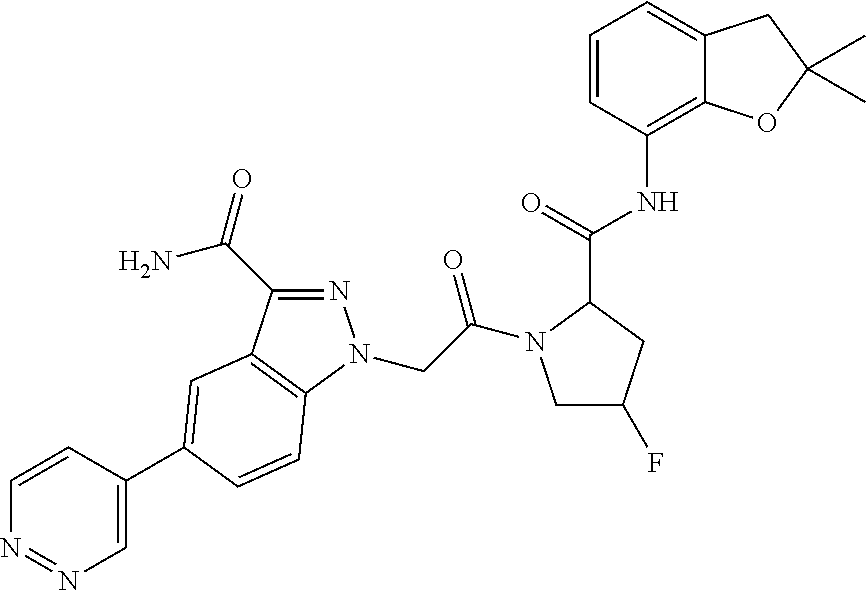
C1=CC(C2=CC3=C(N(CC(=O)N4CC(F)CC4C(=O)NC4=C5C(=CC=C4)CC(C)(C)O5)N=C3C(=O)N)C=C2)=CN=N1
